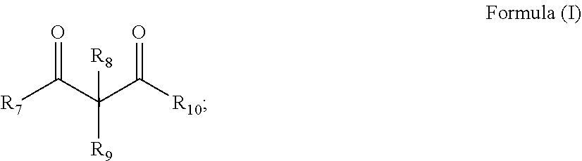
C(C([R9])([R8])C(=O)[R10])([R7])=O
